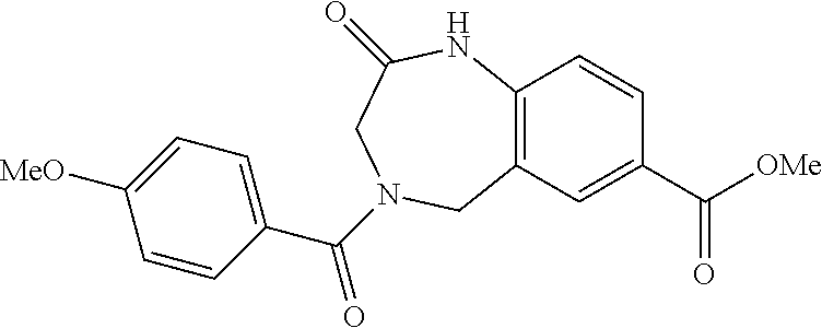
C12=C(C=C(C([OMe])=O)C=C1)CN(C(C1=CC=C([MeO])C=C1)=O)CC(=O)N2
